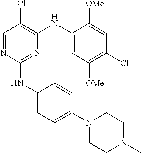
N1(C2=CC=C(NC3=NC(NC4=CC([OMe])=C(Cl)C=C4[OMe])=C(Cl)C=N3)C=C2)CCN(C)CC1
